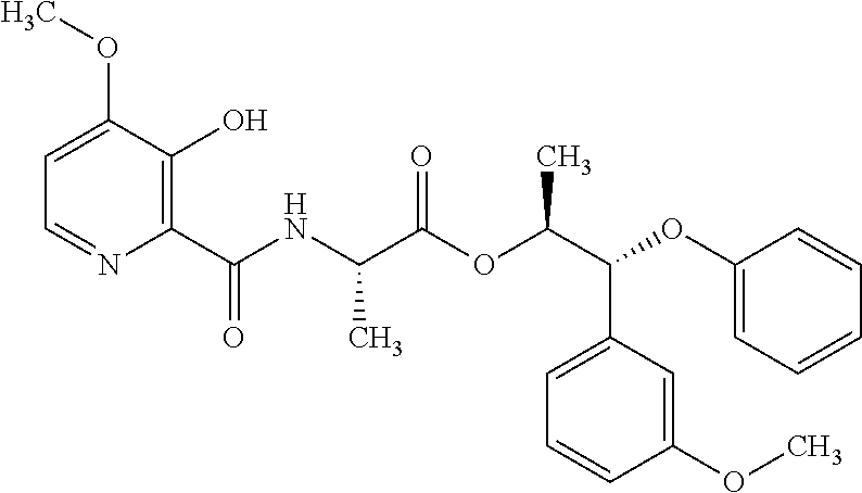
C1=C(OC)C(O)=C(C(NC(C(OC(C(C2=CC=CC(OC)=C2)OC2=CC=CC=C2)C)=O)C)=O)N=C1
